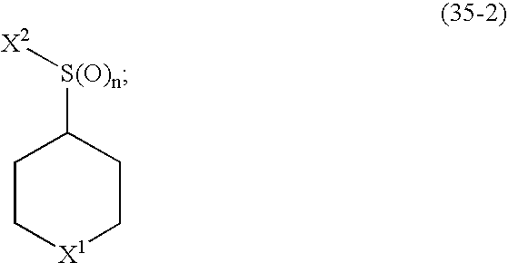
C1C[X1]CCC1[S(O)n][X2]
